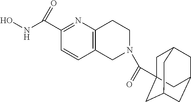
C12=C(N=C(C(NO)=O)C=C1)CCN(C(=O)C13CC4CC(CC(C1)C4)C3)C2
